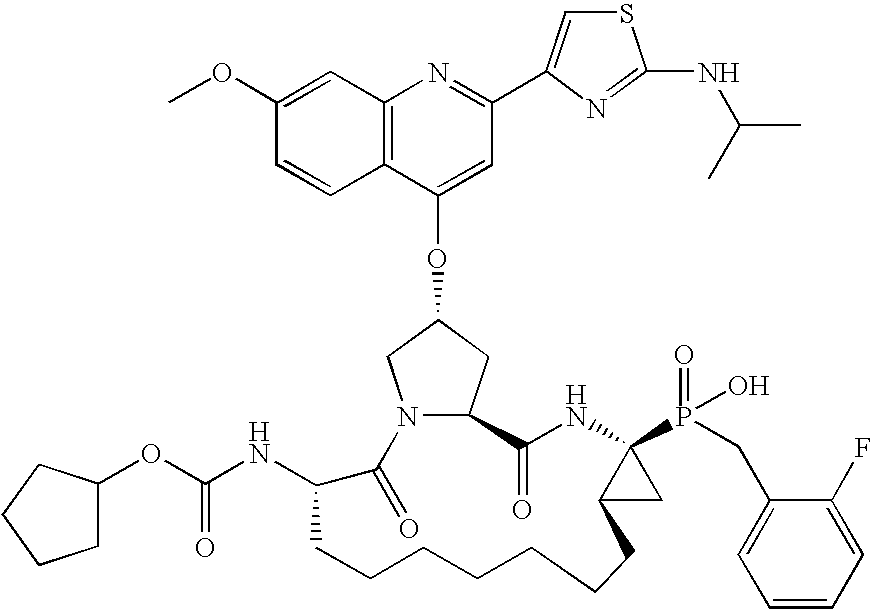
C12=C(C=C(OC)C=C1)N=C(C1=CSC(NC(C)C)=N1)C=C2OC1CN2C(C1)C(=O)NC1(P(=O)(O)CC3=CC=CC=C3F)C(C1)CCCCCCCC(NC(=O)OC1CCCC1)C2=O
